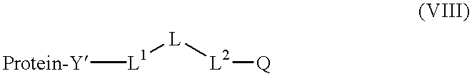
[Protein-Y][L1][L][L2][Q]
